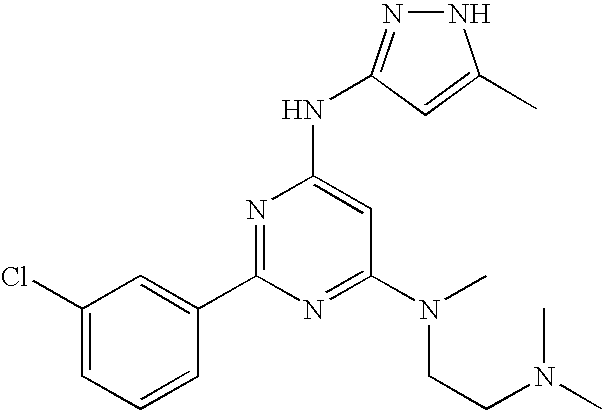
N1N=C(NC2=CC(N(CCN(C)C)C)=NC(C3=CC(Cl)=CC=C3)=N2)C=C1C
